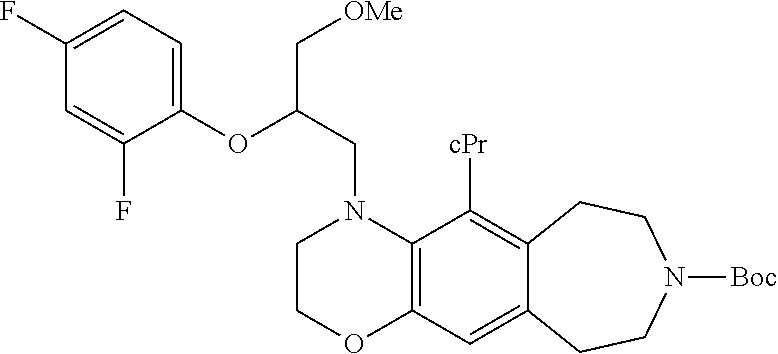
C1COC2=C(N1CC(C[OMe])OC1=CC=C(F)C=C1F)C([cPr])=C1C(=C2)CCN([Boc])CC1
